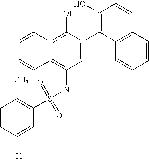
S(NC1=C2C(=C(O)C(C3=C(O)C=CC4=C3C=CC=C4)=C1)C=CC=C2)(=O)(=O)C1=C(C)C=CC(Cl)=C1
